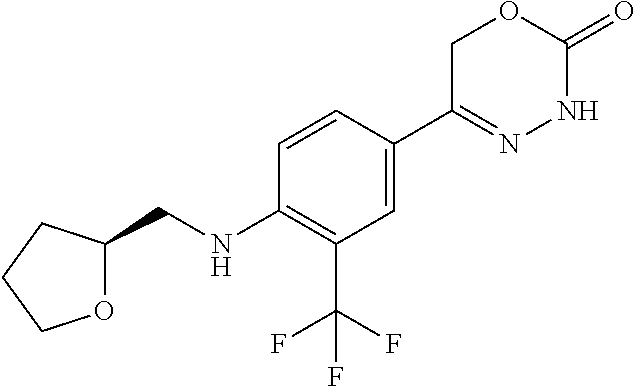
C1=CC(C2=NNC(=O)OC2)=CC(C(F)(F)F)=C1NCC1OCCC1
